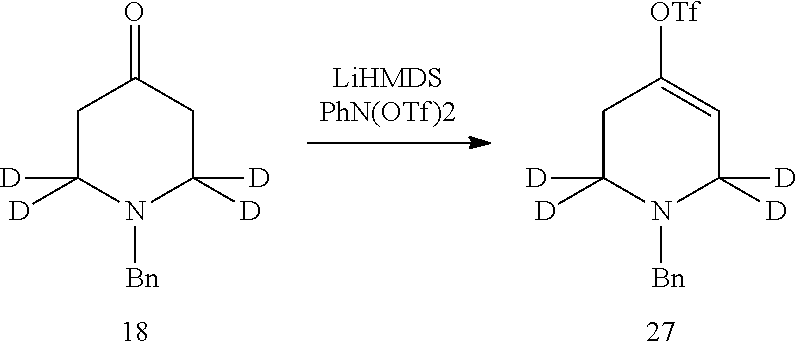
[LiHMDSPhN(OTf)2].C1C([D])([D])N([Bn])C([D])([D])CC1=O.C1C([D])([D])N([Bn])C([D])([D])C=C1[OTf]
